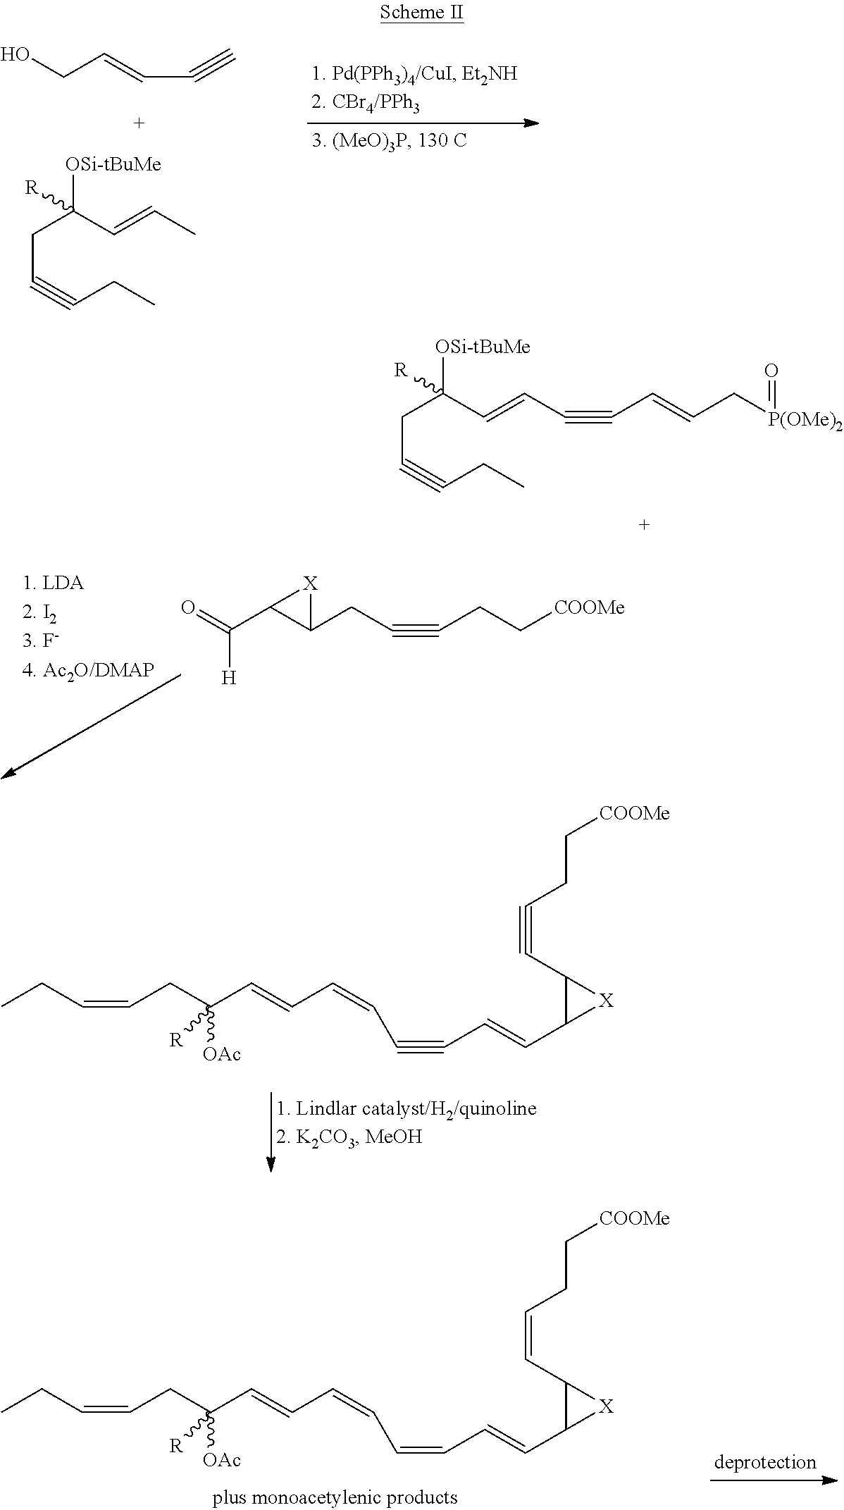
C(C1C(CC#CCC[COOMe])[X]1)(=O)[H].CCC=CCC(C=CC=CC#CC=CC1[X]C1C#CCC[COOMe])([OAc])[R].CCC=CCC(C=CC=CC=CC=CC1[X]C1C=CCC[COOMe])([OAc])[R].OCC=CC#C.C(C#CCC)C([OSi-tBuMe])(C=CC)[R].C(C#CCC)C([OSi-tBuMe])(C=CC#CC=CC[P(OMe)2]=O)[R]
